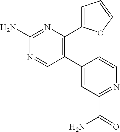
C1(C2=C(C3=CC=CO3)N=C(N)N=C2)=CC(C(N)=O)=NC=C1
